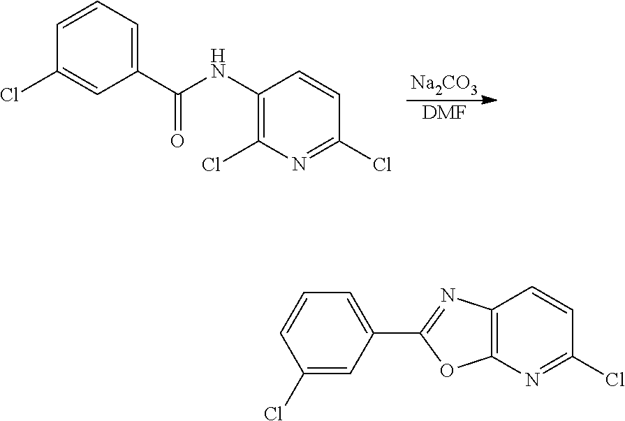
[Na2CO3].[DMF].C1=CC=C(C(NC2=C(Cl)N=C(Cl)C=C2)=O)C=C1Cl.C1=C(C2=NC3=C(O2)N=C(Cl)C=C3)C=C(Cl)C=C1
